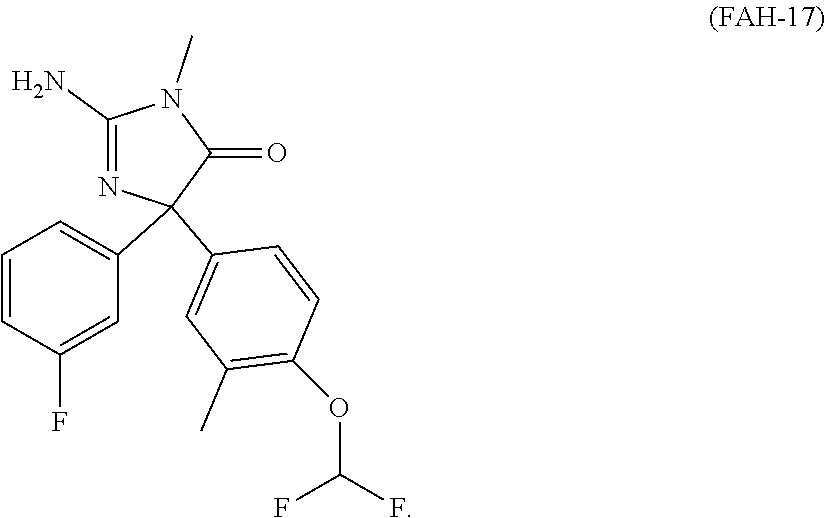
C1(C2(C3=CC(C)=C(OC(F)F)C=C3)N=C(N)N(C)C2=O)=CC=CC(F)=C1
